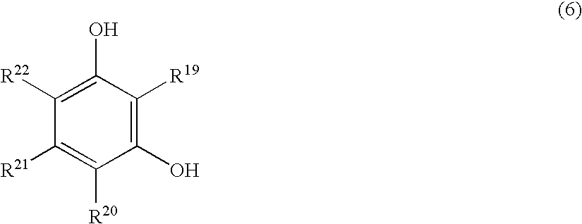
C1([R22])=C(O)C([R19])=C(O)C([R20])=C1[R21]
